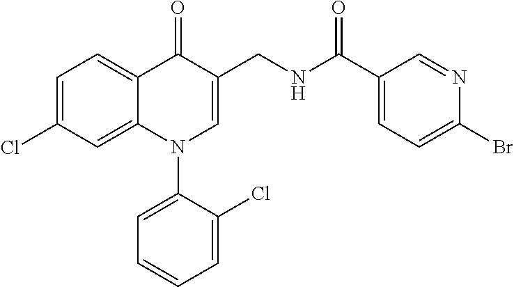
C1=C(Cl)C=C2C(=C1)C(=O)C(CNC(C1=CC=C(Br)N=C1)=O)=CN2C1=CC=CC=C1Cl
